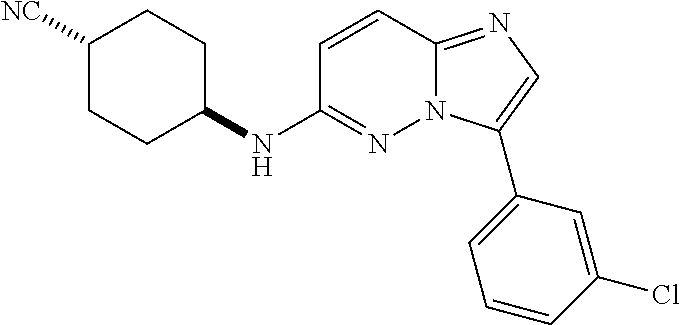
C1([NC])CCC(NC2=NN3C(=NC=C3C3=CC=CC(Cl)=C3)C=C2)CC1
